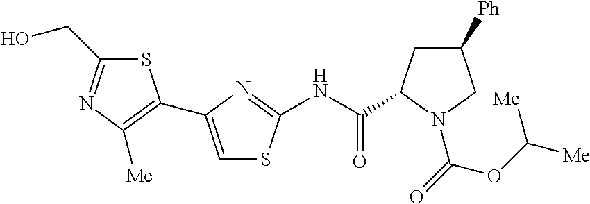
S1C(CO)=NC([Me])=C1C1=CSC(NC(=O)C2CC([Ph])CN2C(OC([Me])[Me])=O)=N1
